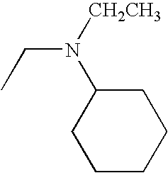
CCN([CH2CH3])C1CCCCC1
